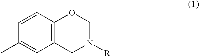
C1=CC2=C(C=C1C)CN([R])CO2
